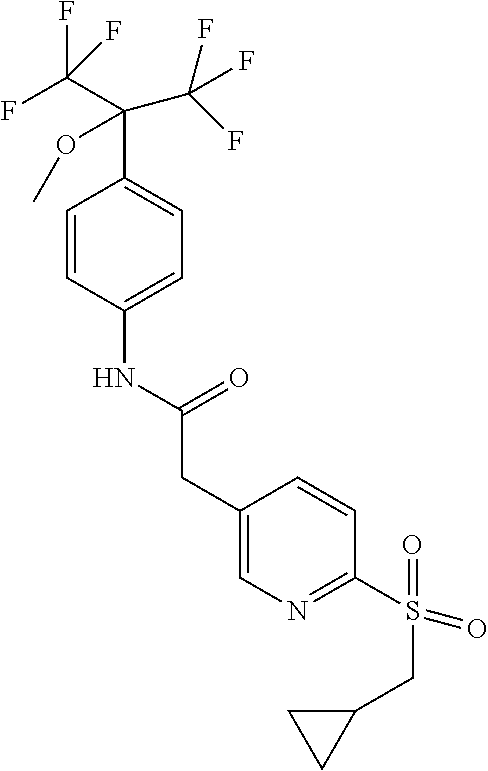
C1=CC(NC(CC2=CN=C(S(=O)(CC3CC3)=O)C=C2)=O)=CC=C1C(C(F)(F)F)(OC)C(F)(F)F
